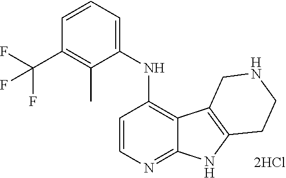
C1=CN=C2C(=C1NC1=CC=CC(C(F)(F)F)=C1C)C1=C(N2)CCNC1
